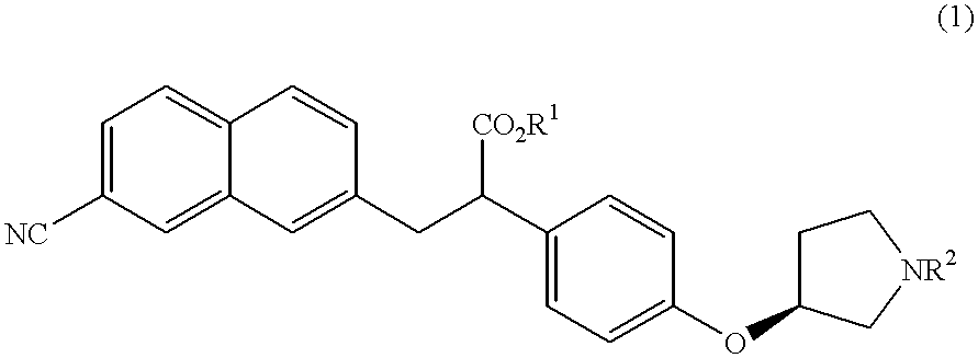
C1=C2C(=CC=C1[NC])C=CC(CC(C1=CC=C(OC3CC[NR2]C3)C=C1)[CO2R1])=C2
